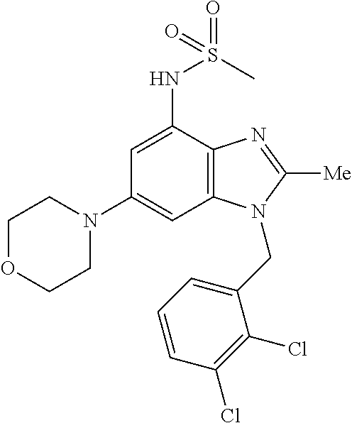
N1(C2=CC3=C(C(NS(C)(=O)=O)=C2)N=C([Me])N3CC2=CC=CC(Cl)=C2Cl)CCOCC1
